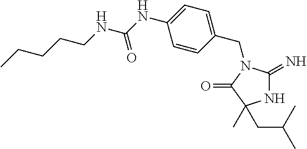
N1C(=N)N(CC2=CC=C(NC(NCCCCC)=O)C=C2)C(=O)C1(C)CC(C)C
